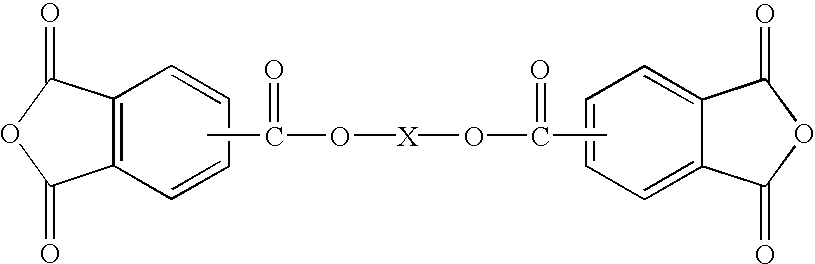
C12=CC=CC=C1C(=O)OC2=O.C1=CC=CC2=C1C(=O)OC2=O.CC(O[X]OC(C)=O)=O
